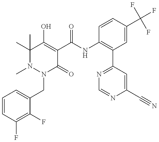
N1(C)N(CC2=CC=CC(F)=C2F)C(=O)C(C(NC2=C(C3=NC=NC(C#N)=C3)C=C(C(F)(F)F)C=C2)=O)=C(O)C1(C)C
